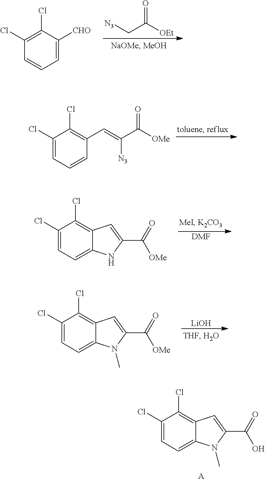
C(C([OEt])=O)[N3].C1=C([CHO])C(Cl)=C(Cl)C=C1.C1(Cl)=CC=CC(C=C(C([OMe])=O)[N3])=C1Cl.[DMF].C1(Cl)=CC=C2C(=C1Cl)C=C(C(=O)[OMe])N2.[LiOH].C1(Cl)=CC=C2C(=C1Cl)C=C(C(=O)[OMe])N2C.C1(Cl)=CC=C2C(=C1Cl)C=C(C(=O)O)N2C.[A]
